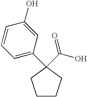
C1=C(O)C=CC=C1C1(C(=O)O)CCCC1
